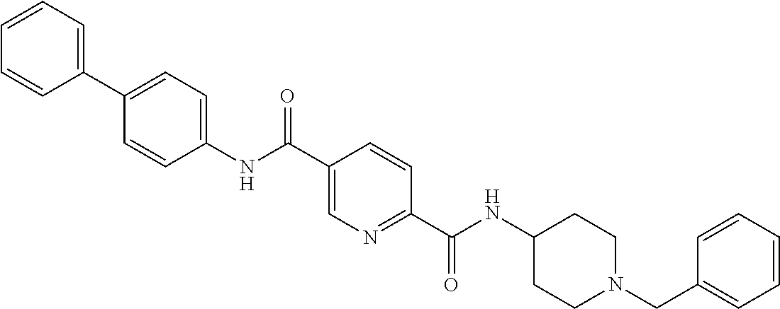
N(C(C1=CN=C(C(=O)NC2CCN(CC3=CC=CC=C3)CC2)C=C1)=O)C1=CC=C(C2=CC=CC=C2)C=C1
